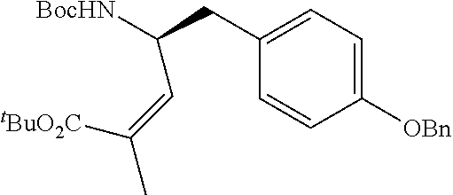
C1([OBn])=CC=C(CC([BocHN])C=C(C)[tBuO2C])C=C1
